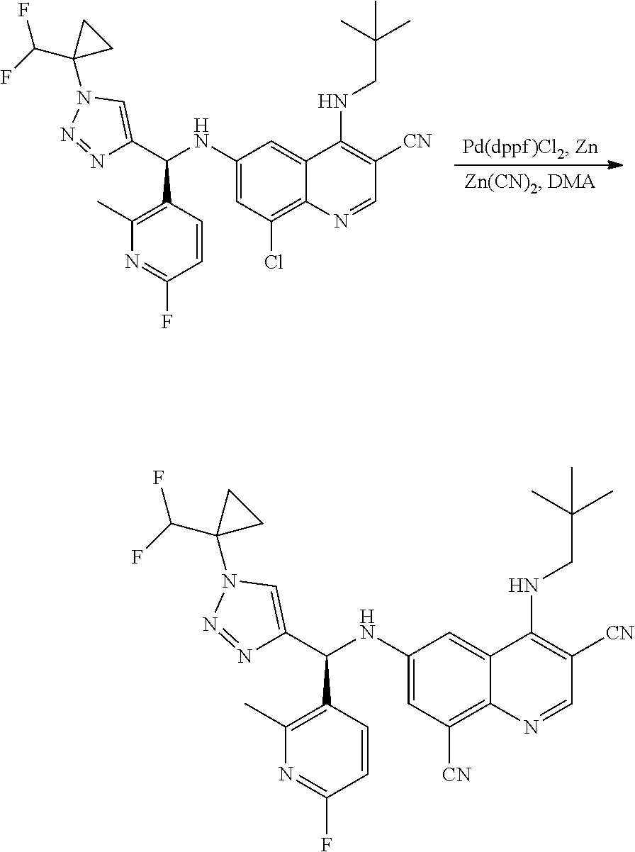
C1(NC(C2=C(C)N=C(F)C=C2)C2=CN(C3(C(F)F)CC3)N=N2)=CC(Cl)=C2C(=C1)C(NCC(C)(C)C)=C([CN])C=N2.C1(NC(C2=C(C)N=C(F)C=C2)C2=CN(C3(C(F)F)CC3)N=N2)=CC([CN])=C2C(=C1)C(NCC(C)(C)C)=C([CN])C=N2
